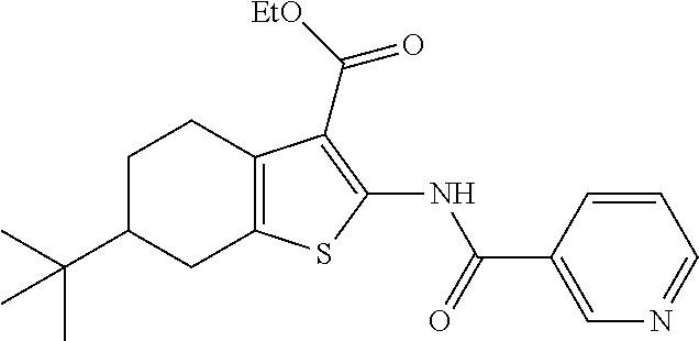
N(C1=C(C([EtO])=O)C2=C(S1)CC(C(C)(C)C)CC2)C(C1=CN=CC=C1)=O
